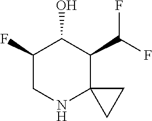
FC(C1C2(NCC(F)C1O)CC2)F
